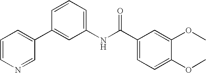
C1=CN=CC(C2=CC(NC(C3=CC=C(OC)C(OC)=C3)=O)=CC=C2)=C1
